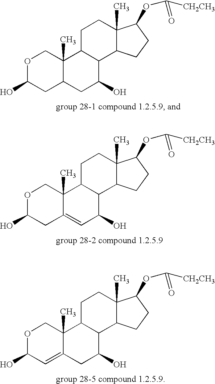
O1C(O)CC2C(C)(C1)C1C(C(O)C2)C2C(C)(CC1)C(OC([CH2CH3])=O)CC2.O1C(O)CC2=CC(O)C3C(C2(C)C1)CCC1(C)C3CCC1OC([CH2CH3])=O.O1C(O)C=C2C(C)(C1)C1C(C(O)C2)C2C(C)(CC1)C(OC([CH2CH3])=O)CC2
